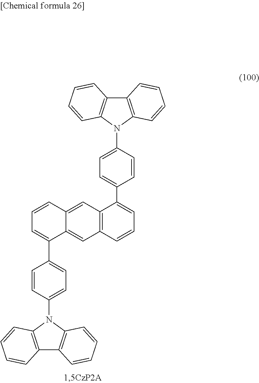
C12=C(N(C3=CC=C(C4=CC=CC5=CC6=C(C=CC=C6C6=CC=C(N7C8=C(C9=C7C=CC=C9)C=CC=C8)C=C6)C=C54)C=C3)C3=C1C=CC=C3)C=CC=C2
